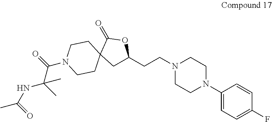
N1(CCC2CC3(C(=O)O2)CCN(C(C(C)(C)NC(C)=O)=O)CC3)CCN(C2=CC=C(F)C=C2)CC1
